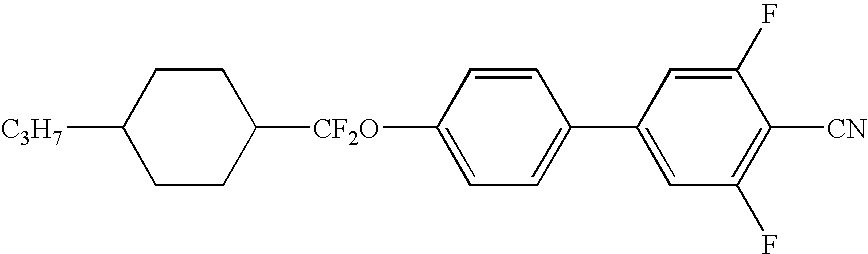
[CF2O](C1CCC([C3H7])CC1)C1=CC=C(C2=CC(F)=C([CN])C(F)=C2)C=C1
